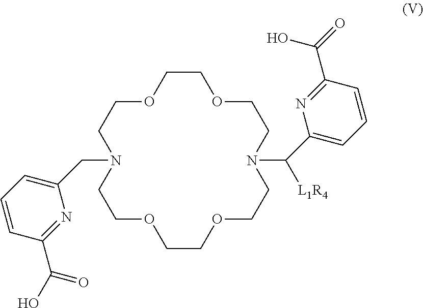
C1=C(CN2CCOCCOCCN(C([L1R4])C3=CC=CC(C(O)=O)=N3)CCOCCOCC2)N=C(C(=O)O)C=C1
